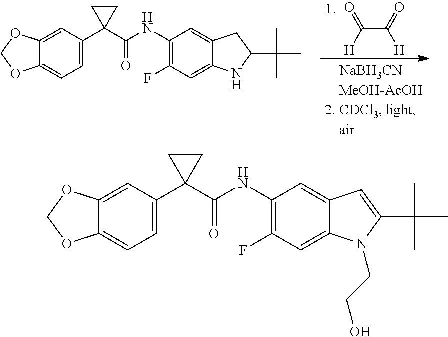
C1=C(C2(C(NC3=C(F)C=C4C(=C3)C=C(C(C)(C)C)N4CCO)=O)CC2)C=C2C(=C1)OCO2.O=C([H])C([H])=O.C1=C(C2(C(NC3=C(F)C=C4C(=C3)CC(C(C)(C)C)N4)=O)CC2)C=C2C(=C1)OCO2
